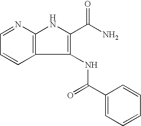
C1=NC2=C(C=C1)C(NC(C1=CC=CC=C1)=O)=C(C(=O)N)N2
